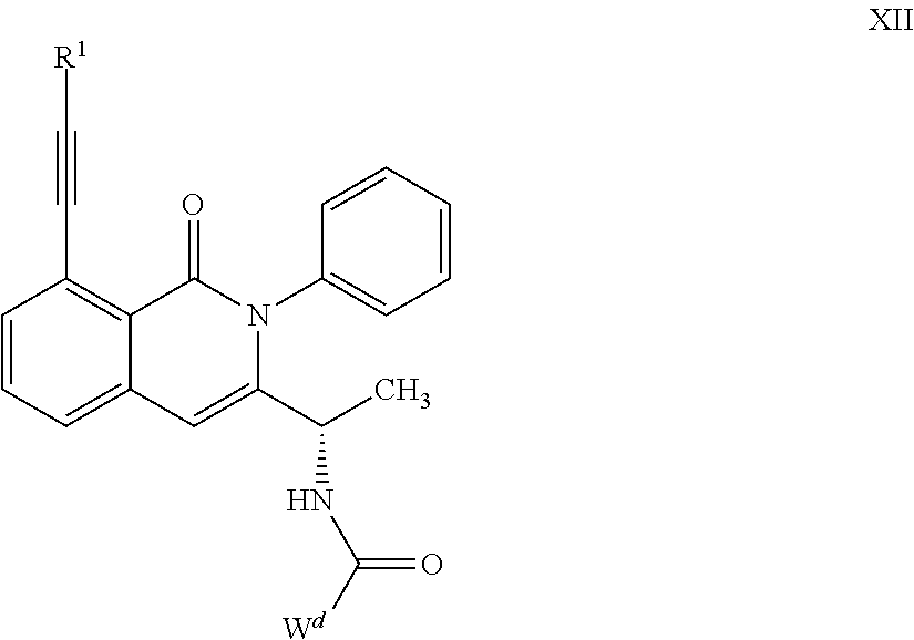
C1=CC=C2C(=C1C#C[R1])C(=O)N(C1=CC=CC=C1)C(C(NC(=O)[Wd])C)=C2
